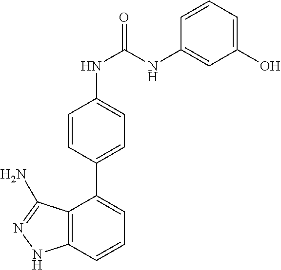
C12=C(C=CC=C1C1=CC=C(NC(NC3=CC(O)=CC=C3)=O)C=C1)NN=C2N
